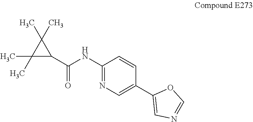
C1(C)(C)C(C(NC2=NC=C(C3=CN=CO3)C=C2)=O)C1(C)C
